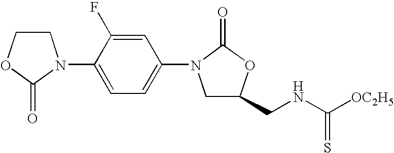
C1COC(=O)N1C1=CC=C(N2CC(CNC([OC2H5])=S)OC2=O)C=C1F
